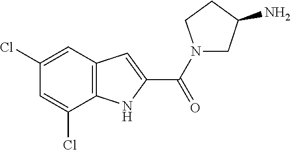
C1(Cl)=CC2=C(NC(C(=O)N3CC(N)CC3)=C2)C(Cl)=C1
